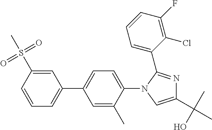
C1=CC(S(C)(=O)=O)=CC(C2=CC=C(N3C(C4=CC=CC(F)=C4Cl)=NC(C(C)(O)C)=C3)C(C)=C2)=C1
